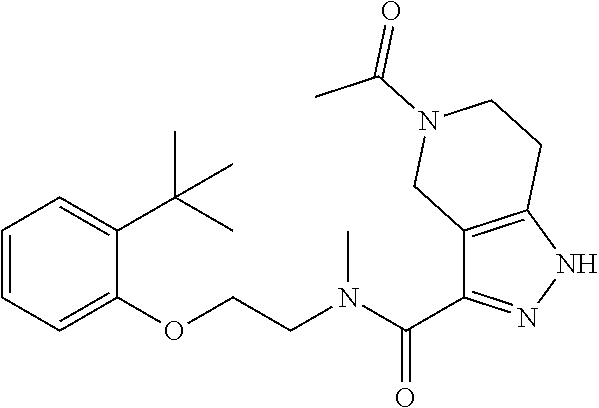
C1=CC=C(OCCN(C(=O)C2=NNC3=C2CN(C(=O)C)CC3)C)C(C(C)(C)C)=C1
